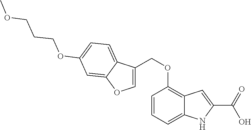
C(OC1=C2C(=CC=C1)NC(C(=O)O)=C2)C1=COC2=CC(OCCCOC)=CC=C12
